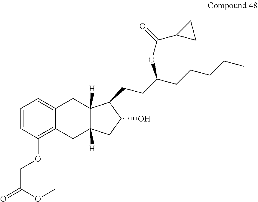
C1=CC(OCC(=O)OC)=C2C(=C1)CC1([H])C([H])(C2)CC(O)C1CCC(CCCCC)OC(=O)C1CC1
